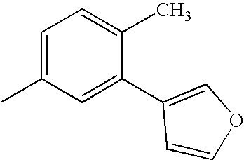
CC1=CC=C(C)C(C2=COC=C2)=C1
